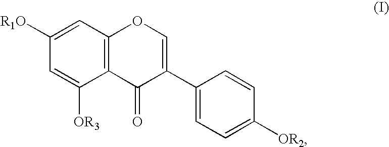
C1([R1O])=CC2=C(C([OR3])=C1)C(=O)C(C1=CC=C([OR2])C=C1)=CO2
